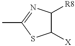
C1([X])C([R8])N=C(C)S1
